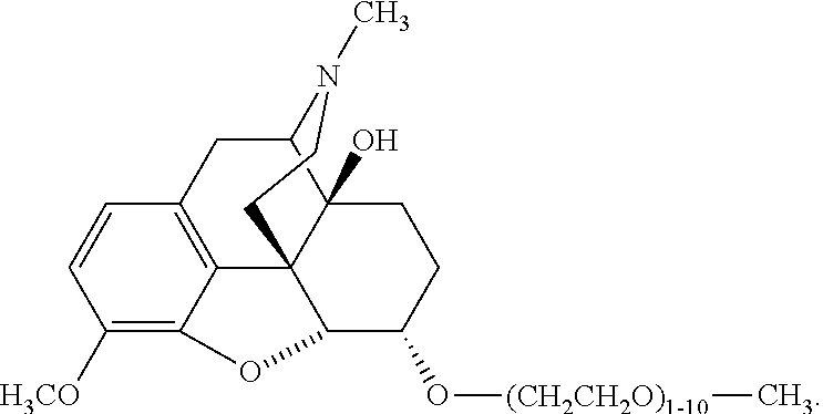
C12=C3C(=C([H3CO])C=C1)OC1C34C(O)(C(C2)N(C)CC4)CCC1O[(CH2CH2O)1-10]C
